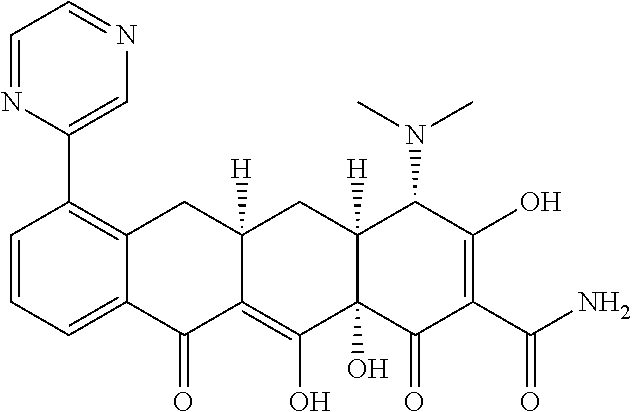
C1=CC=C2C(=C1C1=CN=CC=N1)CC1([H])C(=C(O)C3(O)C([H])(C1)C(N(C)C)C(O)=C(C(N)=O)C3=O)C2=O
